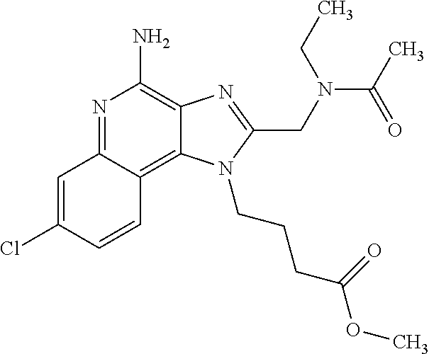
C1=C(Cl)C=CC2=C3C(=C(N)N=C12)N=C(CN(CC)C(C)=O)N3CCCC(=O)OC
